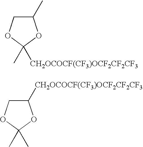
C1(C)COC(C)([CH2OCOCF(CF3)OCF2CF2CF3])O1.C1([CH2OCOCF(CF3)OCF2CF2CF3])COC(C)(C)O1
